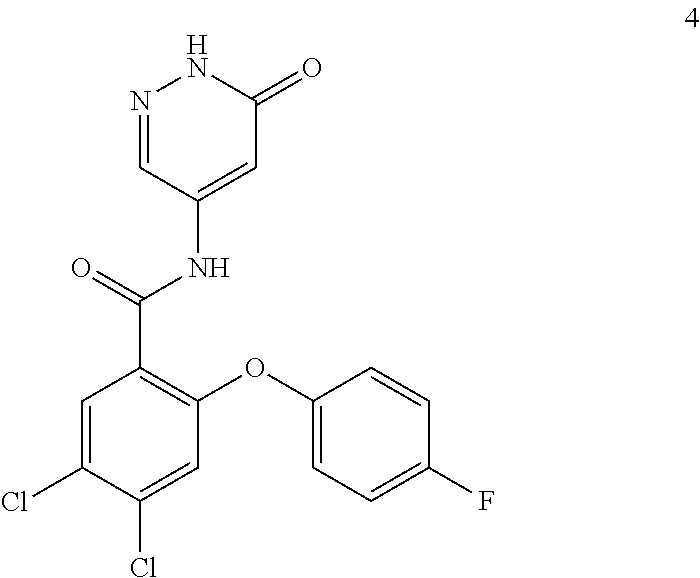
C1=C(Cl)C(Cl)=CC(OC2=CC=C(F)C=C2)=C1C(=O)NC1=CC(=O)NN=C1
